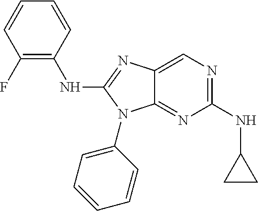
C1(NC2CC2)=NC=C2C(=N1)N(C1=CC=CC=C1)C(NC1=C(F)C=CC=C1)=N2
